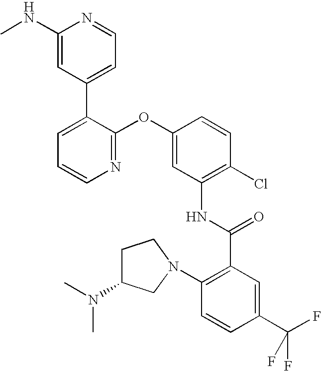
C1(NC)=CC(C2=CC=CN=C2OC2=CC(NC(C3=C(N4CC(N(C)C)CC4)C=CC(C(F)(F)F)=C3)=O)=C(Cl)C=C2)=CC=N1
